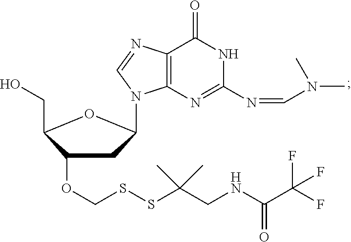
C1(OCSSC(CNC(C(F)(F)F)=O)(C)C)CC(N2C3=C(C(=O)NC(N=CN(C)C)=N3)N=C2)OC1CO
